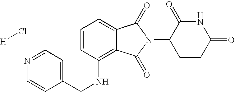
C(C1=CC=NC=C1)NC1=C2C(=CC=C1)C(=O)N(C1CCC(=O)NC1=O)C2=O.[H]Cl
